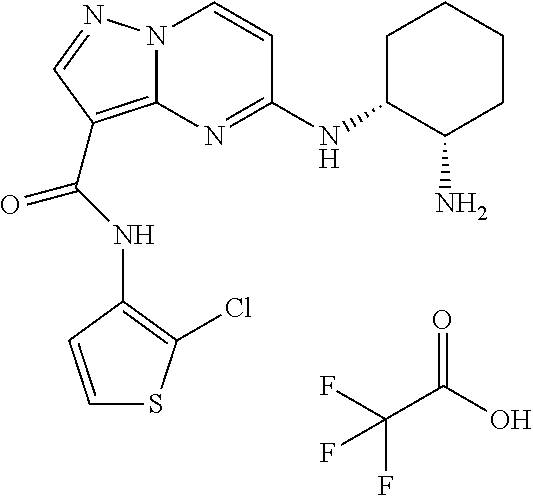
FC(C(O)=O)(F)F.N(C(=O)C1=C2N(N=C1)C=CC(NC1C(N)CCCC1)=N2)C1=C(Cl)SC=C1
